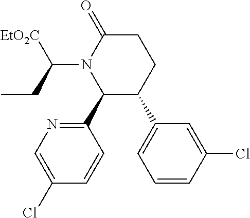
C1C(=O)N(C([EtO2C])CC)C(C2=NC=C(Cl)C=C2)C(C2=CC=CC(Cl)=C2)C1
